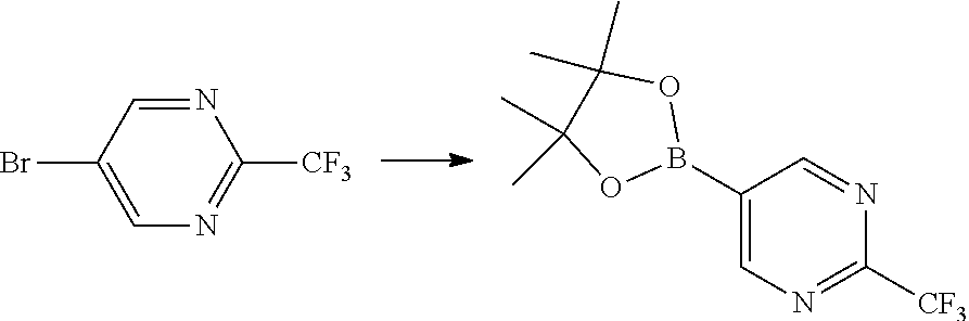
BrC1=CN=C([CF3])N=C1.C1(B2OC(C)(C)C(C)(C)O2)=CN=C([CF3])N=C1
